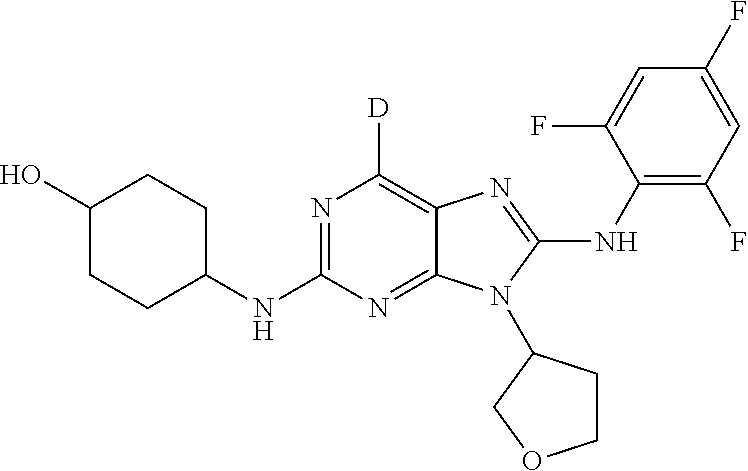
N1=C(NC2CCC(O)CC2)N=C2C(=C1[D])N=C(NC1=C(F)C=C(F)C=C1F)N2C1CCOC1
